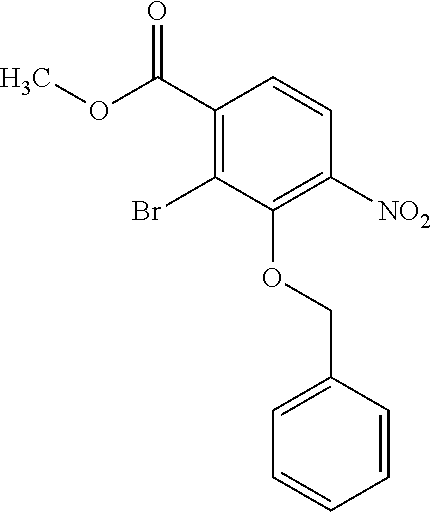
C1(C(OC)=O)=C(Br)C(OCC2=CC=CC=C2)=C([NO2])C=C1
